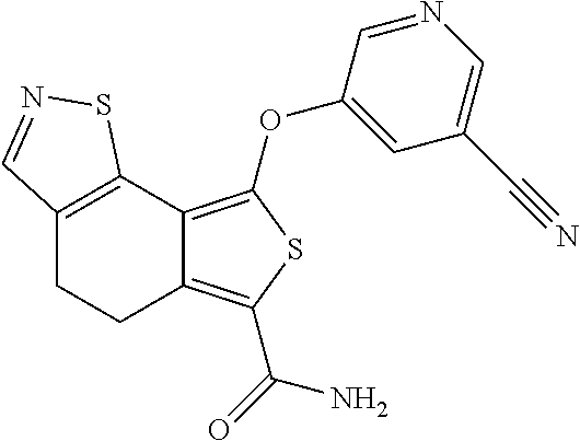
C12=C(C3=C(OC4=CC(C#N)=CN=C4)SC(C(=O)N)=C3CC1)SN=C2
